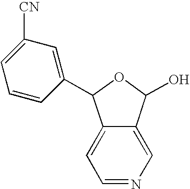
C12=CC=NC=C1C(O)OC2C1=CC([CN])=CC=C1
